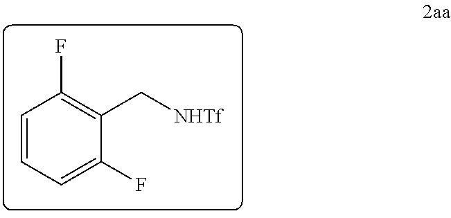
C1=CC=C(F)C(C[NHTf])=C1F
